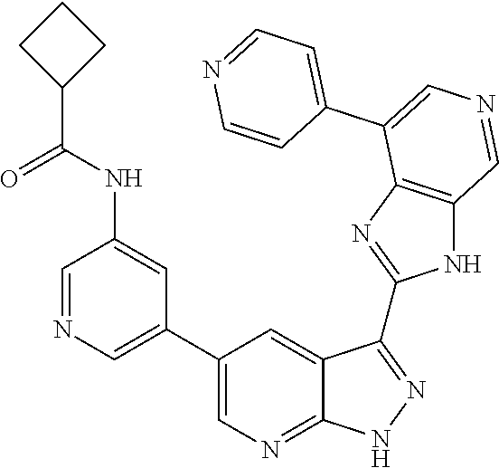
C1=NC=C(C2=CN=C3C(=C2)C(C2=NC4=C(N2)C=NC=C4C2=CC=NC=C2)=NN3)C=C1NC(C1CCC1)=O
